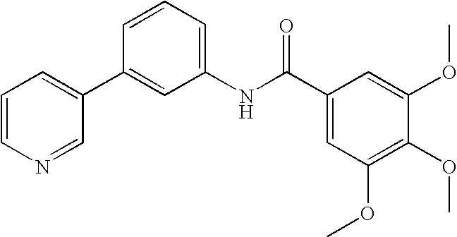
C1=CN=CC(C2=CC(NC(C3=CC(OC)=C(OC)C(OC)=C3)=O)=CC=C2)=C1
